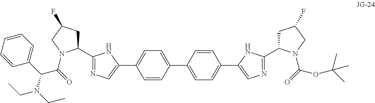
C1(C2CC(F)CN2C(C(C2=CC=CC=C2)N(CC)CC)=O)=NC=C(C2=CC=C(C3=CC=C(C4=CN=C(C5CC(F)CN5C(=O)OC(C)(C)C)N4)C=C3)C=C2)N1
